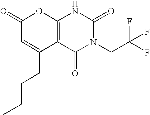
C12=C(C(=O)N(CC(F)(F)F)C(=O)N1)C(CCCC)=CC(=O)O2
